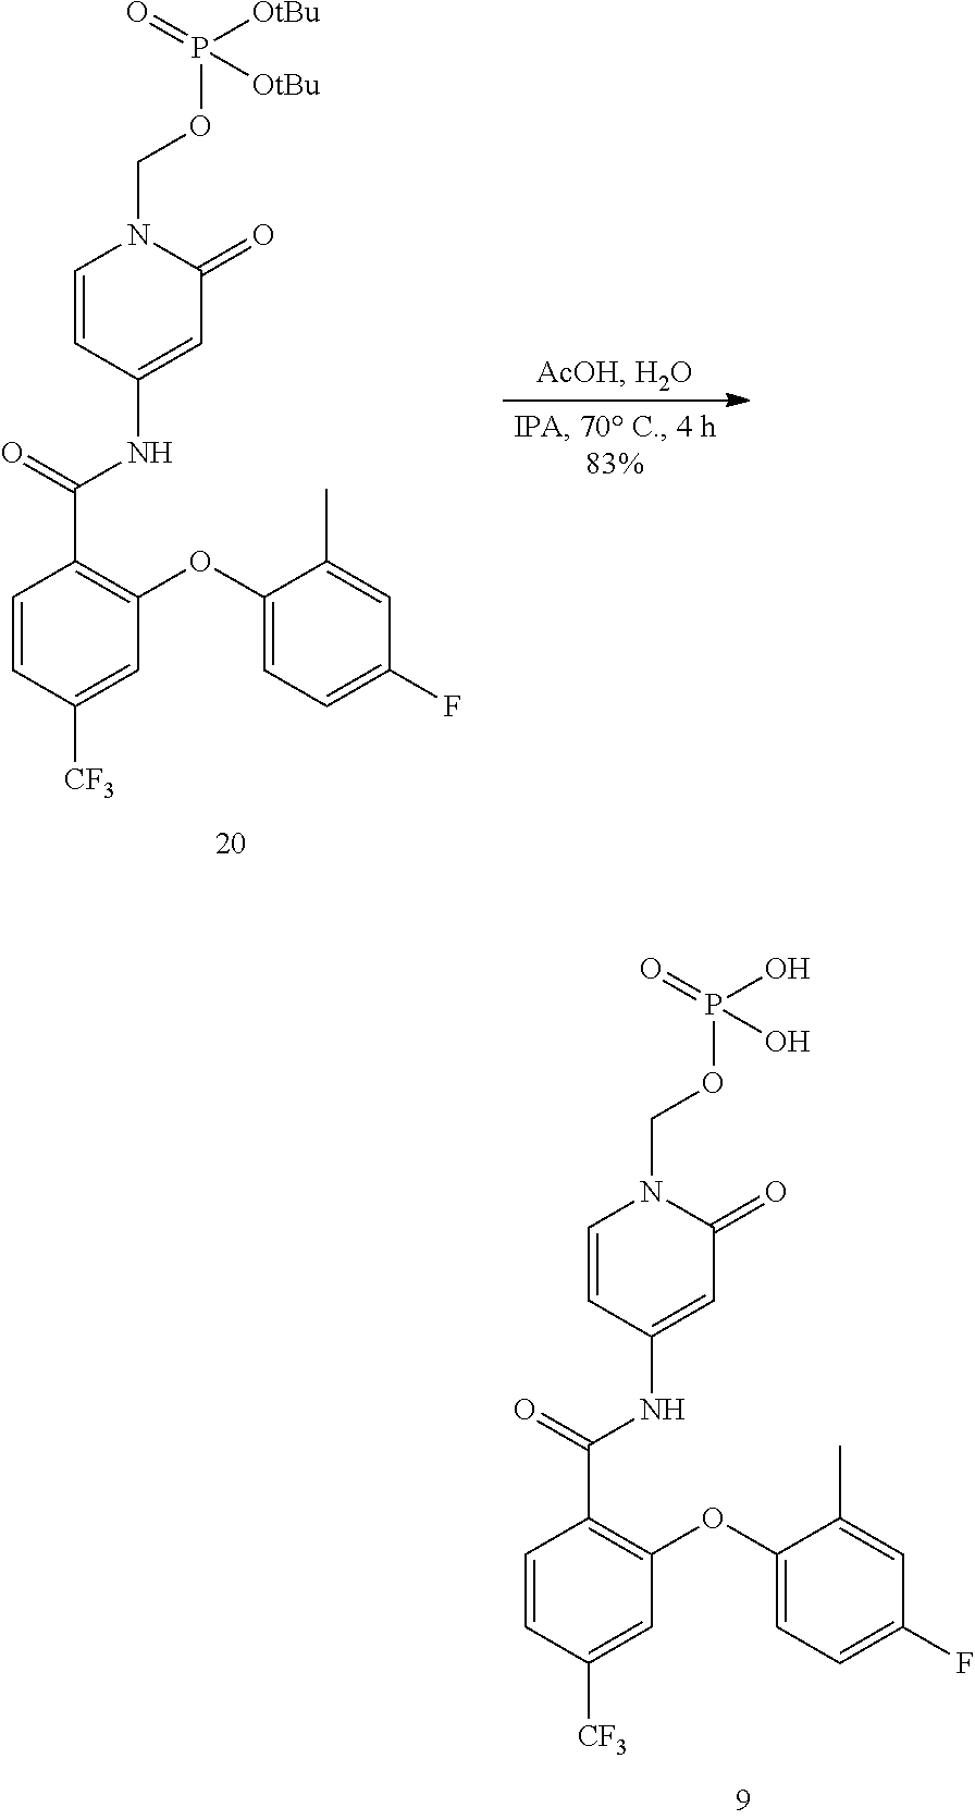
C1=CC([CF3])=CC(OC2=CC=C(F)C=C2C)=C1C(=O)NC1=CC(=O)N(COP([OtBu])(=O)[OtBu])C=C1.C1=CC([CF3])=CC(OC2=CC=C(F)C=C2C)=C1C(=O)NC1=CC(=O)N(COP(O)(=O)O)C=C1
